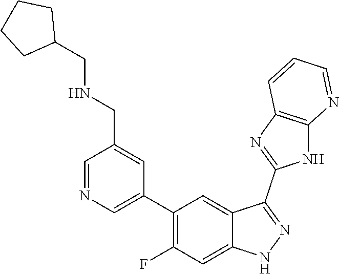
C1=NC=C(C2=C(F)C=C3C(=C2)C(C2=NC4=C(N2)N=CC=C4)=NN3)C=C1CNCC1CCCC1
